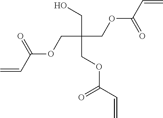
C(COC(C=C)=O)(CO)(COC(C=C)=O)COC(C=C)=O
